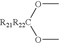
CO[R21R22C]OC
